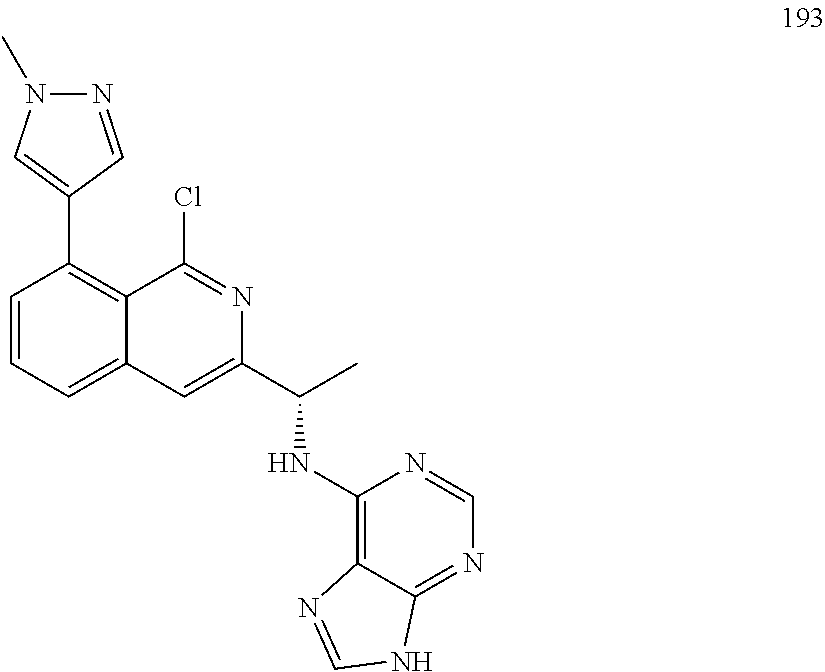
C1=CC=C2C(=C1C1=CN(C)N=C1)C(Cl)=NC(C(C)NC1=C3C(=NC=N1)NC=N3)=C2
